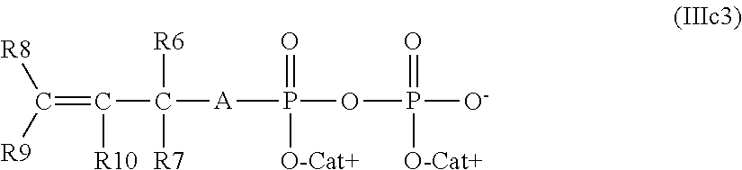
C([A]P(OP([O-])(=O)[O-Cat+])(=O)[O-Cat+])(C(=C([R8])[R9])[R10])([R6])[R7]
